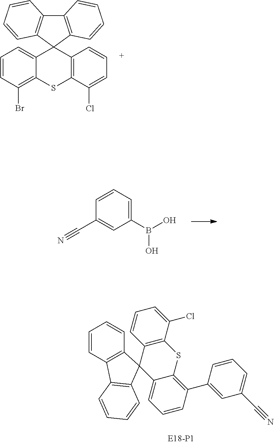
C1=CC(Br)=C2C(=C1)C1(C3=C(S2)C(Cl)=CC=C3)C2=C(C3=C1C=CC=C3)C=CC=C2.C1=CC2=C(C=C1)C1(C3=C2C=CC=C3)C2=CC=CC(C3=CC(C#N)=CC=C3)=C2SC2=C1C=CC=C2Cl.C1(C#N)=CC(B(O)O)=CC=C1
